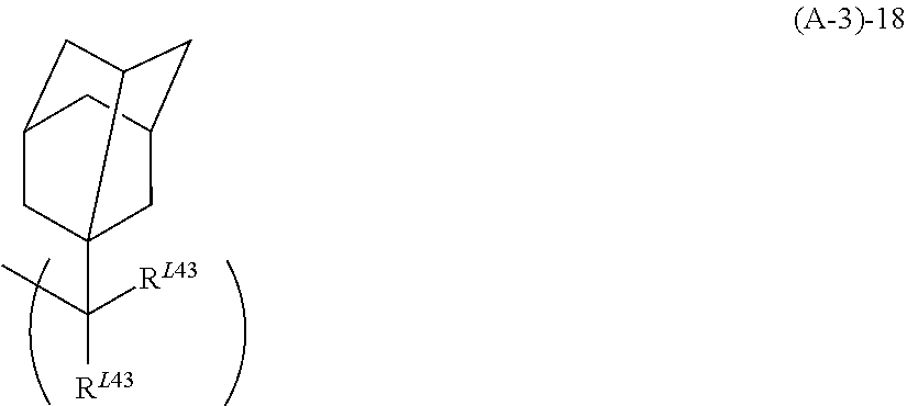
[RL43]C(C)([RL43])C12CC3CC1CC(C2)C3
